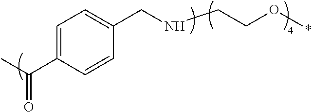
CC(C1=CC=C(CNCCO*)C=C1)=O
